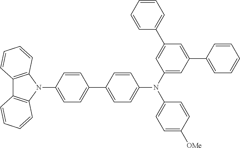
C1=CC(C2=CC=C(N3C4=C(C5=C3C=CC=C5)C=CC=C4)C=C2)=CC=C1N(C1=CC(C2=CC=CC=C2)=CC(C2=CC=CC=C2)=C1)C1=CC=C([OMe])C=C1
